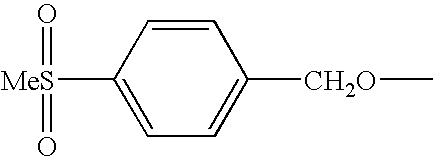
C1([MeS](=O)=O)=CC=C([CH2O]C)C=C1
